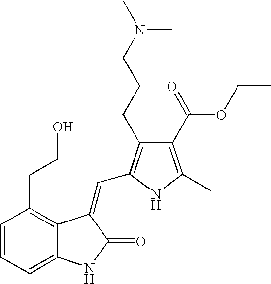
C1=CC=C2C(=C1CCO)C(=CC1=C(CCCN(C)C)C(C(OCC)=O)=C(C)N1)C(=O)N2
